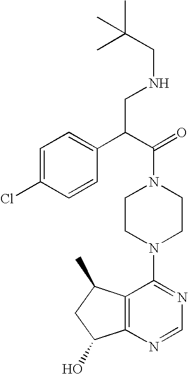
C1(C(C(=O)N2CCN(C3=NC=NC4=C3C(C)CC4O)CC2)CNCC(C)(C)C)=CC=C(Cl)C=C1
